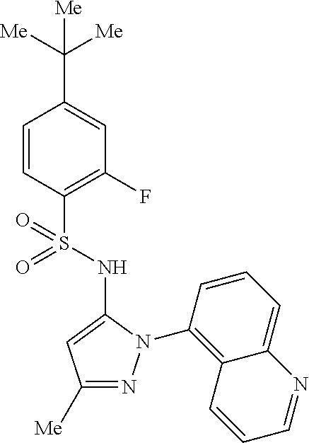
C1(C([Me])([Me])[Me])=CC(F)=C(S(=O)(=O)NC2=CC([Me])=NN2C2=C3C(=CC=C2)N=CC=C3)C=C1
